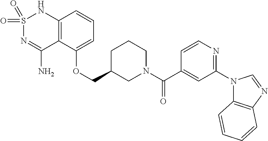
C12=C(C(OCC3CN(C(C4=CC(N5C6=C(N=C5)C=CC=C6)=NC=C4)=O)CCC3)=CC=C1)C(N)=NS(=O)(=O)N2
